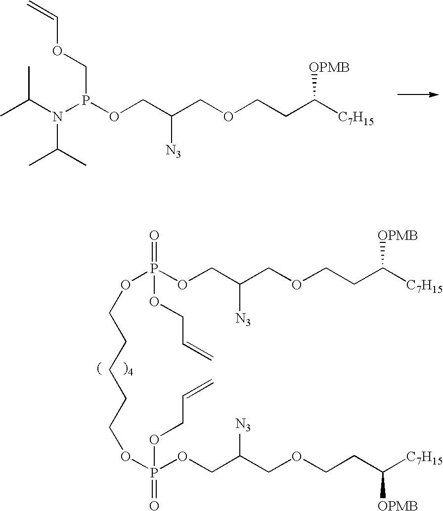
O(CC(COCCC([C7H15])[OPMB])[N3])P(N(C(C)C)C(C)C)COC=C.P(OCC(COCCC([C7H15])[OPMB])[N3])(OCCCCCOP(=O)(OCC(COCCC([C7H15])[OPMB])[N3])OCC=C)(=O)OCC=C
